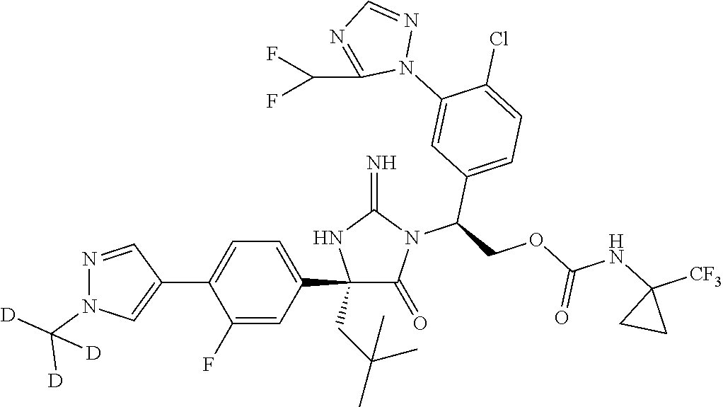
C1(C2=CC=C(C3=CN(C([D])([D])[D])N=C3)C(F)=C2)(CC(C)(C)C)C(=O)N(C(COC(NC2([CF3])CC2)=O)C2=CC=C(Cl)C(N3N=CN=C3C(F)F)=C2)C(=N)N1
